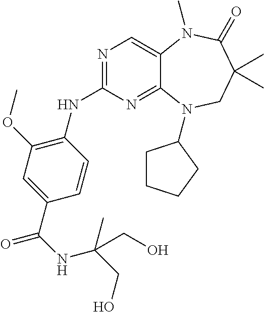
N1=C(NC2=C(OC)C=C(C(=O)NC(CO)(C)CO)C=C2)N=C2C(=C1)N(C)C(=O)C(C)(C)CN2C1CCCC1
